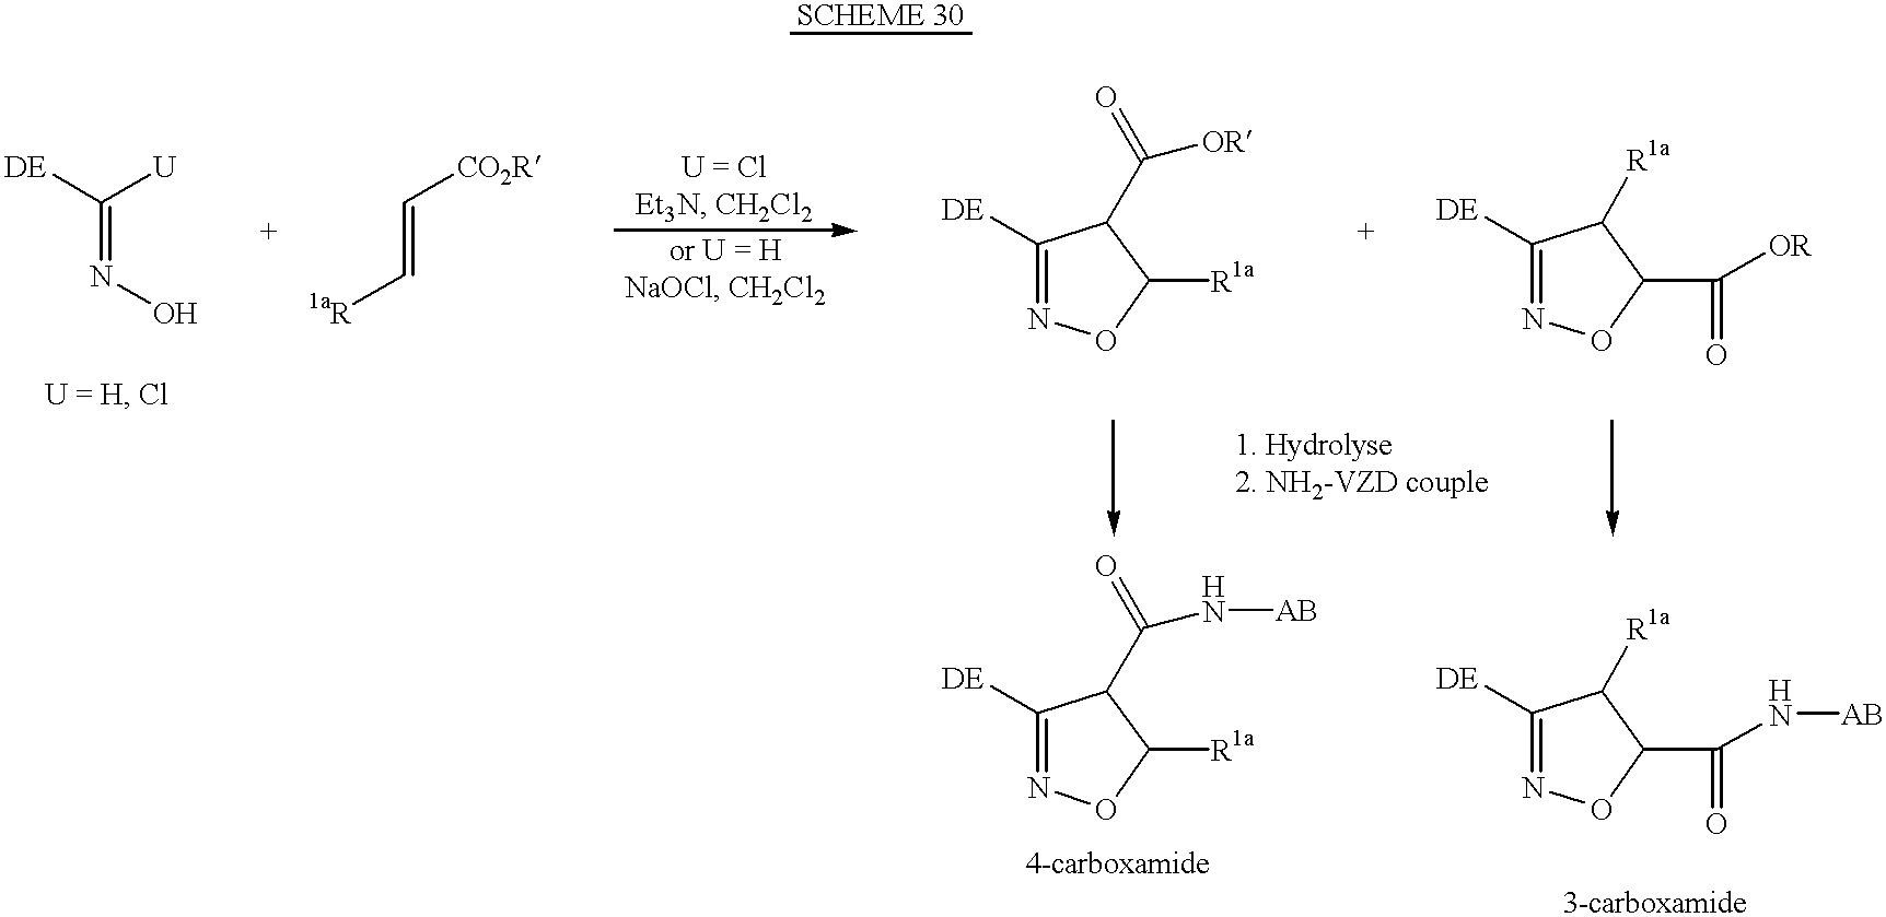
[DE]C([U])=NO.C([CO2R])=C[1aR].C1([DE])=NOC([R1a])C1C(=O)[OR].C1([DE])=NOC(C([OR])=O)C1[R1a].C1([DE])=NOC([R1a])C1C(=O)N[AB].C1([DE])=NOC(C(N[AB])=O)C1[R1a]
